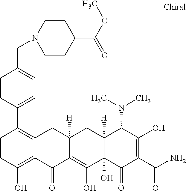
C12([H])C(O)(C(=O)C(C(N)=O)=C(O)C1N(C)C)C(O)=C1C([H])(C2)CC2=C(C3=CC=C(CN4CCC(C(OC)=O)CC4)C=C3)C=CC(O)=C2C1=O
